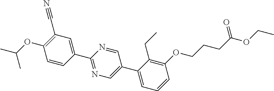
C(OC1=C(C#N)C=C(C2=NC=C(C3=CC=CC(OCCCC(OCC)=O)=C3CC)C=N2)C=C1)(C)C
